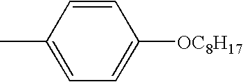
C1(C)=CC=C([OC8H17])C=C1
